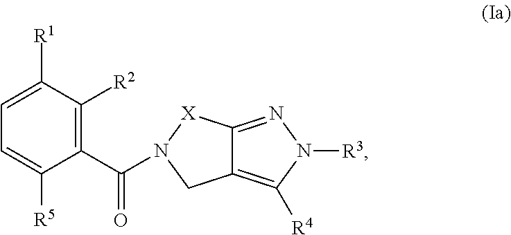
C1(C(=O)N2[X]C3=NN([R3])C([R4])=C3C2)=C([R2])C([R1])=CC=C1[R5]
